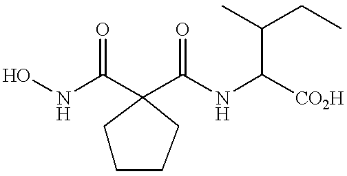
ONC(=O)C1(C(NC([CO2H])C(C)CC)=O)CCCC1
